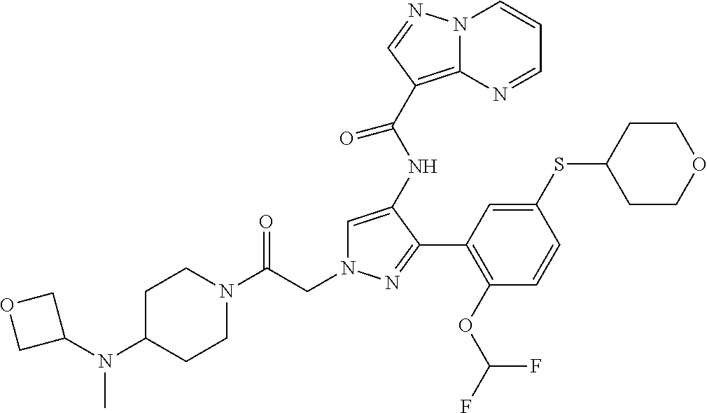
C1=C(NC(C2=C3N(C=CC=N3)N=C2)=O)C(C2=C(OC(F)F)C=CC(SC3CCOCC3)=C2)=NN1CC(N1CCC(N(C2COC2)C)CC1)=O
